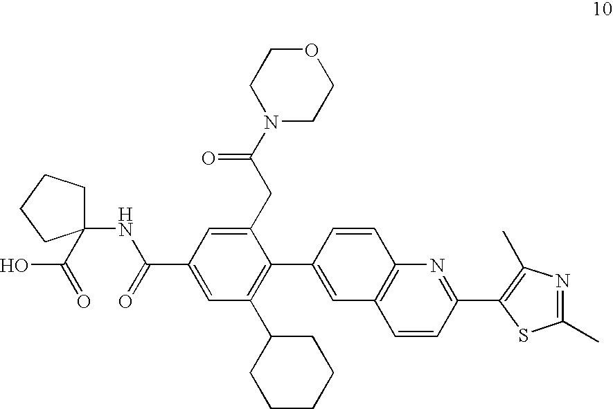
O1CCN(C(CC2=CC(C(NC3(C(=O)O)CCCC3)=O)=CC(C3CCCCC3)=C2C2=CC3=C(C=C2)N=C(C2=C(C)N=C(C)S2)C=C3)=O)CC1
